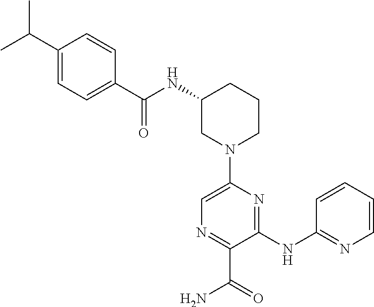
C1N(C2=CN=C(C(=O)N)C(NC3=NC=CC=C3)=N2)CCCC1NC(=O)C1=CC=C(C(C)C)C=C1
